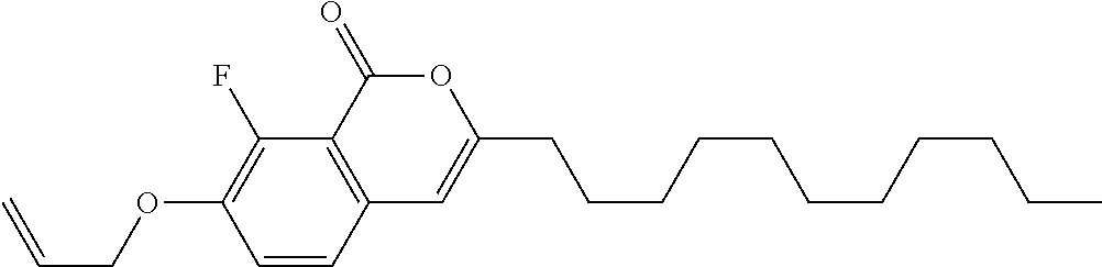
C1=CC2=C(C(F)=C1OCC=C)C(=O)OC(CCCCCCCCCCC)=C2
